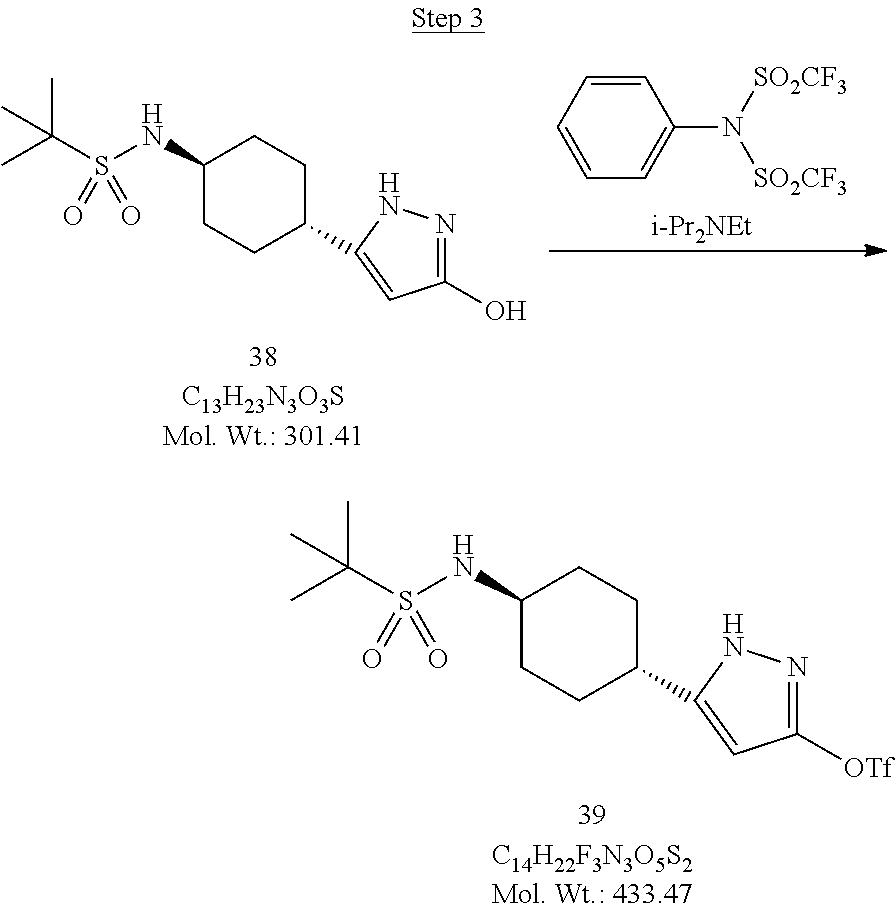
C1=CC=CC=C1N([SO2CF3])[SO2CF3].[i-Pr2NEt].CC(S(NC1CCC(C2=CC(O)=NN2)CC1)(=O)=O)(C)C.CC(S(NC1CCC(C2=CC([OTf])=NN2)CC1)(=O)=O)(C)C
